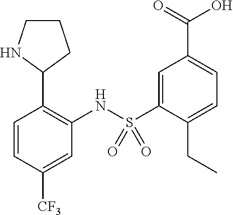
C1=CC([CF3])=CC(NS(C2=CC(C(=O)O)=CC=C2CC)(=O)=O)=C1C1CCCN1
